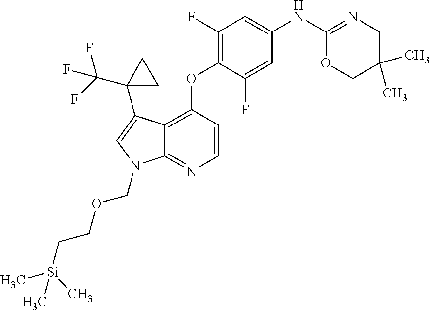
C1(F)=C(OC2=C3C(=NC=C2)N(COCC[Si](C)(C)C)C=C3C2(C(F)(F)F)CC2)C(F)=CC(NC2=NCC(C)(C)CO2)=C1
